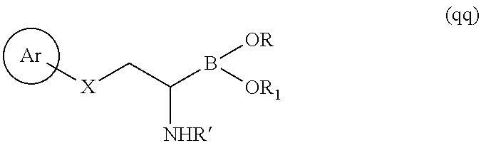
[Ar].C(C[X]C)([NHR])B([OR])[OR1]
